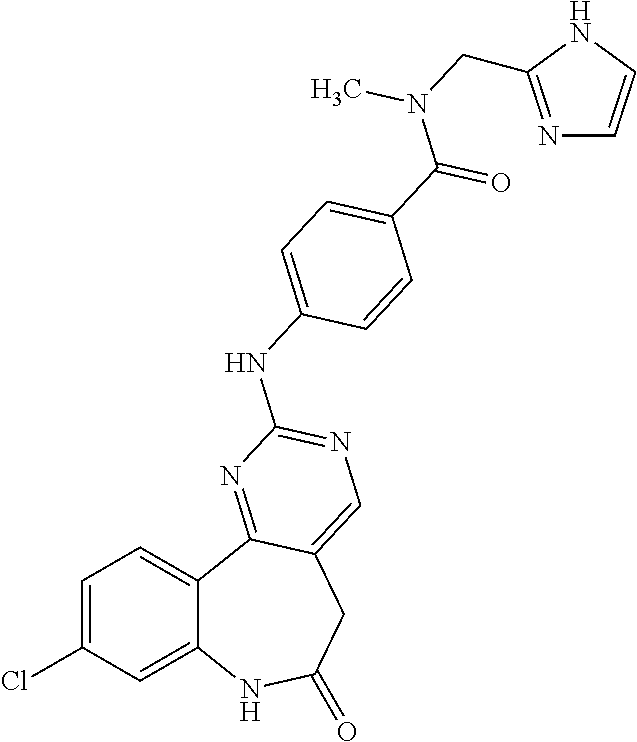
C1=C(Cl)C=C2C(=C1)C1=NC(NC3=CC=C(C(N(CC4=NC=CN4)C)=O)C=C3)=NC=C1CC(=O)N2
